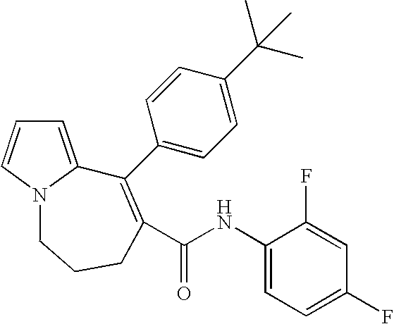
C1=C2N(C=C1)CCCC(C(NC1=CC=C(F)C=C1F)=O)=C2C1=CC=C(C(C)(C)C)C=C1
